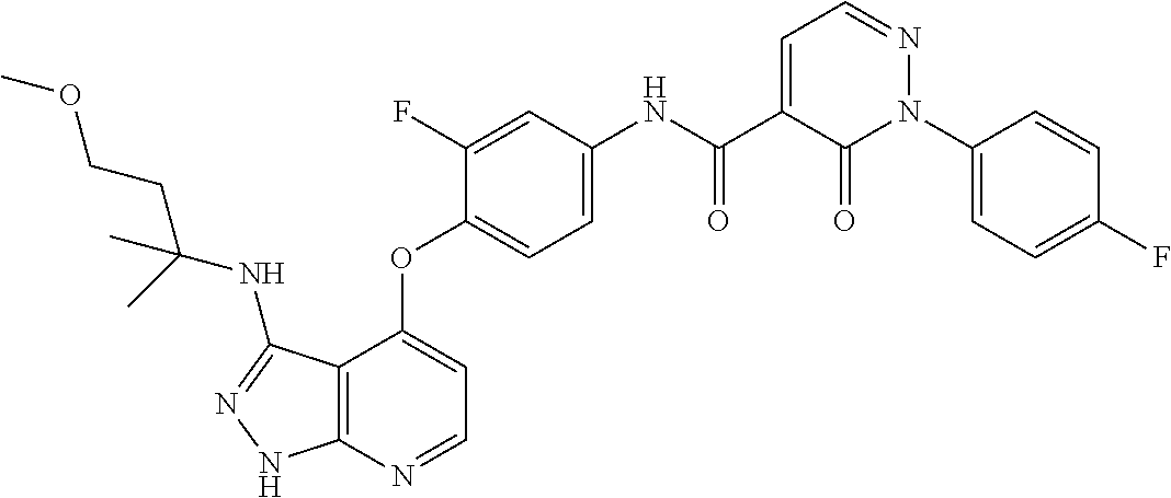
C12=C(N=CC=C1OC1=CC=C(NC(C3=CC=NN(C4=CC=C(F)C=C4)C3=O)=O)C=C1F)NN=C2NC(CCOC)(C)C
